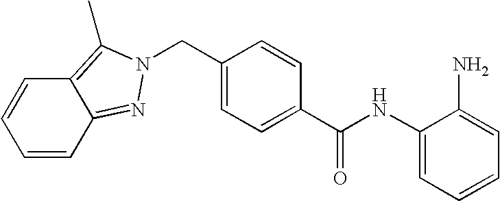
C1=CC2=NN(CC3=CC=C(C(=O)NC4=CC=CC=C4N)C=C3)C(C)=C2C=C1
